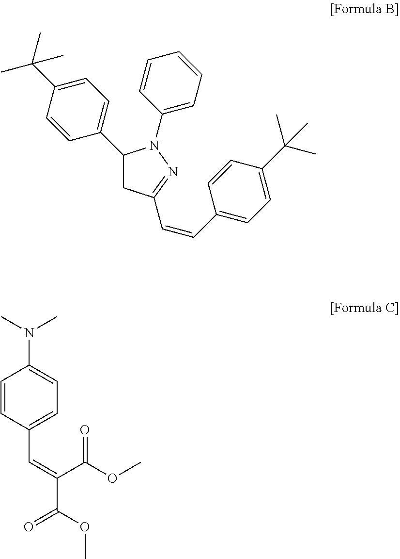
C1=CC(C=C(C(OC)=O)C(OC)=O)=CC=C1N(C)C.C1(C2CC(C=CC3=CC=C(C(C)(C)C)C=C3)=NN2C2=CC=CC=C2)=CC=C(C(C)(C)C)C=C1
